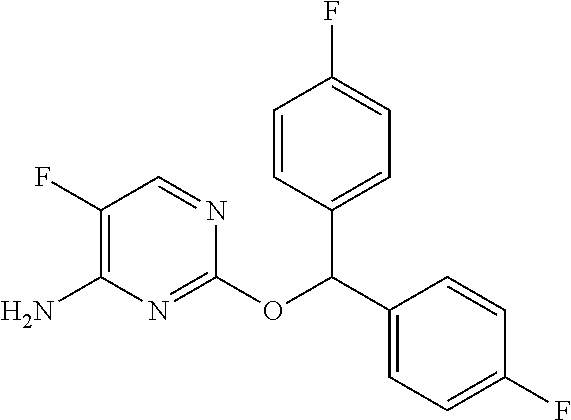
C1(F)=C(N)N=C(OC(C2=CC=C(F)C=C2)C2=CC=C(F)C=C2)N=C1
